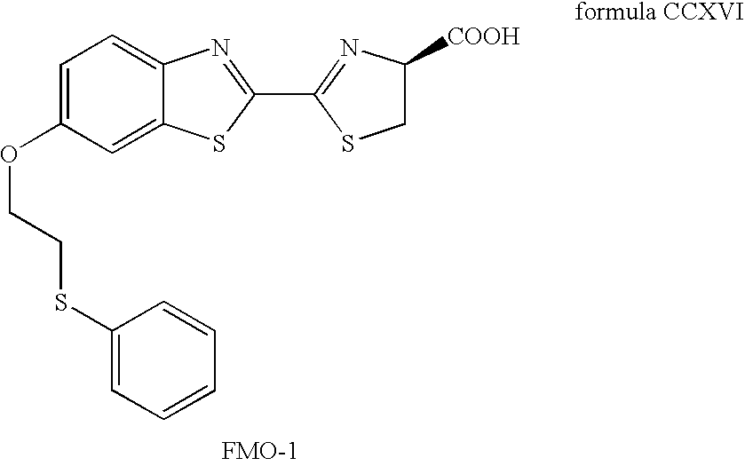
C1=C(OCCSC2=CC=CC=C2)C=C2C(=C1)N=C(C1=NC([COOH])CS1)S2
